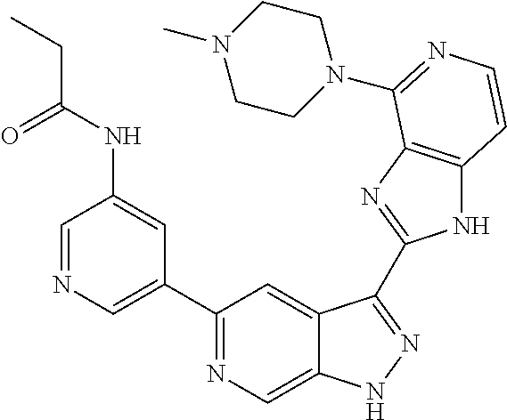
C1=NC=C(C2=NC=C3C(=C2)C(C2=NC4=C(N2)C=CN=C4N2CCN(C)CC2)=NN3)C=C1NC(CC)=O
